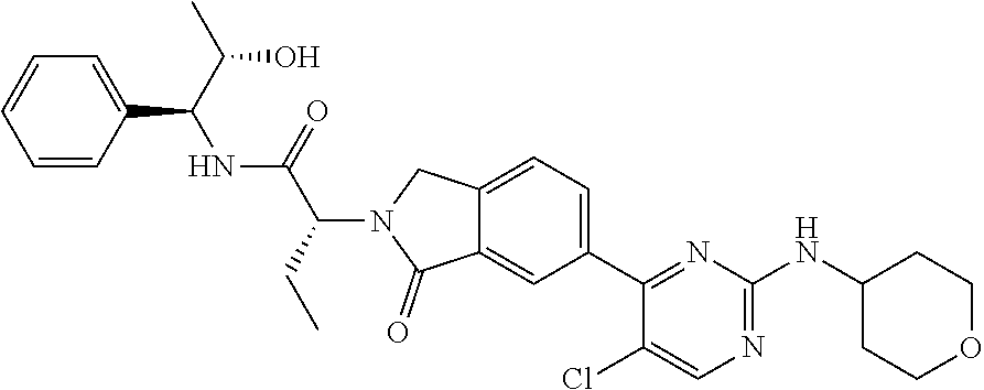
C1=CC=C(C(C(C)O)NC(C(CC)N2C(=O)C3=CC(C4=NC(NC5CCOCC5)=NC=C4Cl)=CC=C3C2)=O)C=C1
